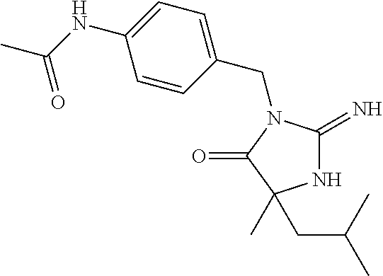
N1C(=N)N(CC2=CC=C(NC(C)=O)C=C2)C(=O)C1(CC(C)C)C
